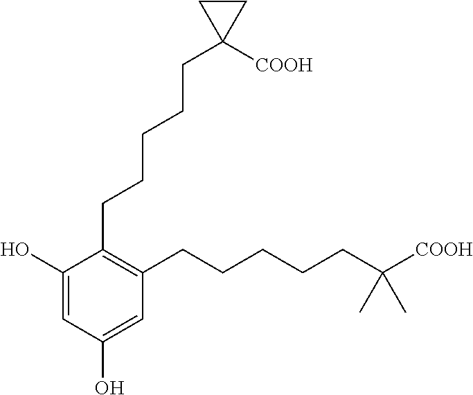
C1(O)=CC(O)=CC(CCCCCC([COOH])(C)C)=C1CCCCCC1([COOH])CC1
